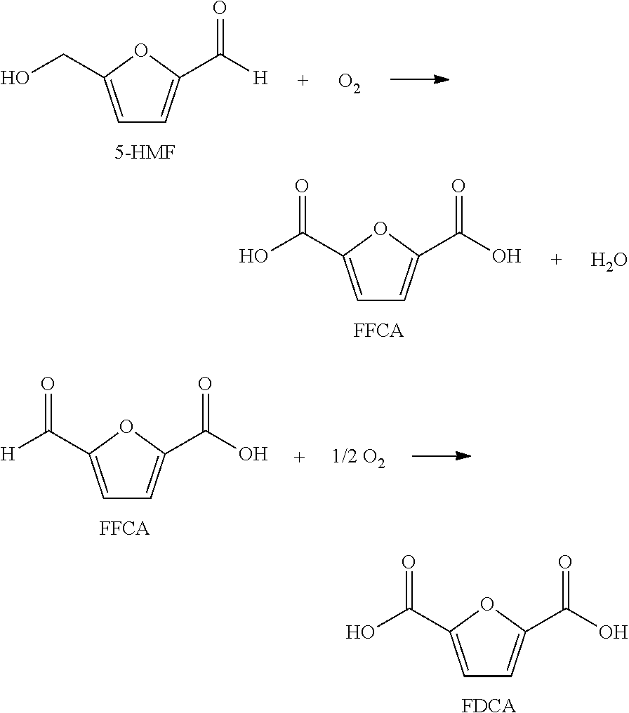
C1=C(C(O)=O)OC(C(O)=O)=C1.[FDCA].C1=C(CO)OC(C([H])=O)=C1.[O2].C1=C(C(O)=O)OC(C(O)=O)=C1.O.C1=C(C([H])=O)OC(C(O)=O)=C1
